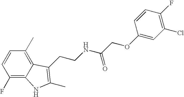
C1(F)=C2C(=C(C)C=C1)C(CCNC(COC1=CC(Cl)=C(F)C=C1)=O)=C(C)N2
